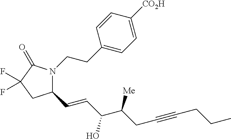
C1(C=CC(C(CC#CCCC)[Me])O)N(CCC2=CC=C([CO2H])C=C2)C(=O)C(F)(F)C1
